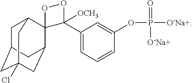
C1C2CC3(Cl)CC(C4(C1C3)OOC4(C1=CC=CC(OP([O-Na+])([O-Na+])=O)=C1)[OCH3])C2
